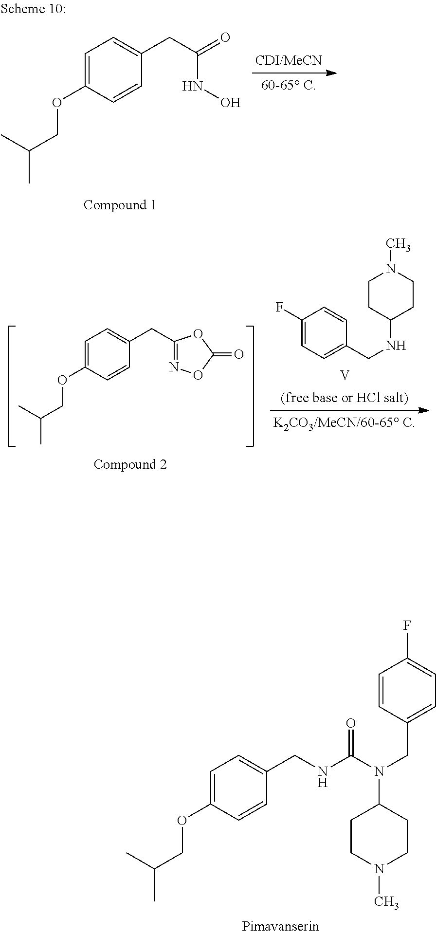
C1=C(OCC(C)C)C=CC(CC2=NOC(=O)O2)=C1.C1CC(NCC2=CC=C(F)C=C2)CCN1C.[V].C1=C(OCC(C)C)C=CC(CNC(N(CC2=CC=C(F)C=C2)C2CCN(C)CC2)=O)=C1.C1=C(OCC(C)C)C=CC(CC(=O)NO)=C1
